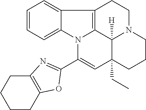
C1=CC=C2C(=C1)C1=C3N2C(C2=NC4=C(CCCC4)O2)=CC2(CC)C3([H])N(CC1)CCC2
